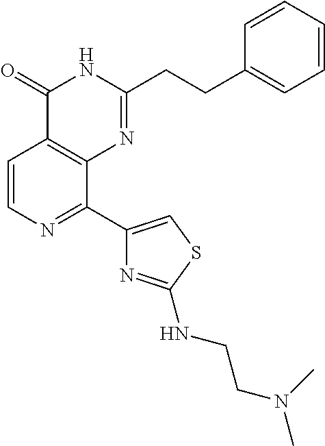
C1=CN=C(C2=CSC(NCCN(C)C)=N2)C2=C1C(=O)NC(CCC1=CC=CC=C1)=N2
